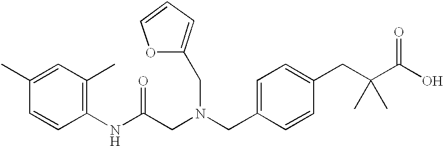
C1=C(C)C=CC(NC(CN(CC2=CC=C(CC(C(O)=O)(C)C)C=C2)CC2=CC=CO2)=O)=C1C
